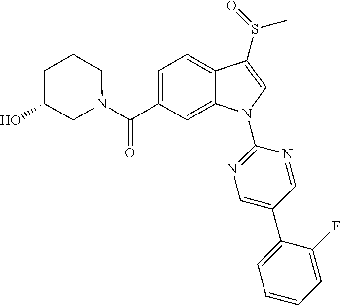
C(C1=CC=C2C(=C1)N(C1=NC=C(C3=CC=CC=C3F)C=N1)C=C2S(=O)C)(=O)N1CCCC(O)C1
